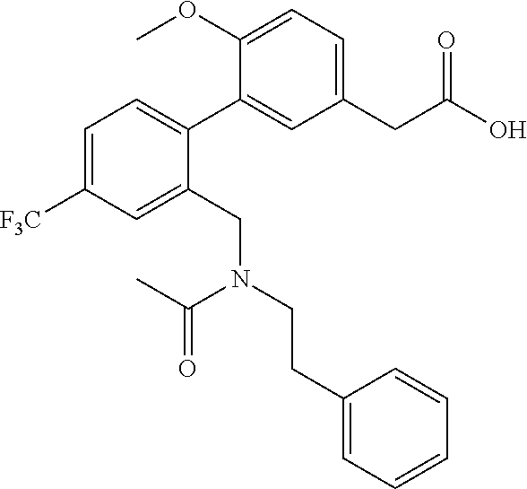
C1=C([F3C])C=C(CN(CCC2=CC=CC=C2)C(C)=O)C(C2=CC(CC(O)=O)=CC=C2OC)=C1
